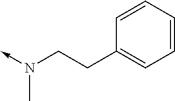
C(C1=CC=CC=C1)CN(->C)C
